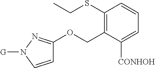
C1(SCC)=C(COC2=NN([G])C=C2)C([CONHOH])=CC=C1
